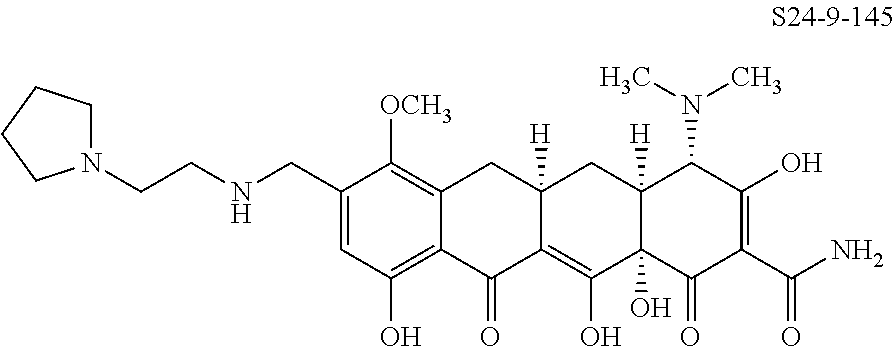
C1=C(CNCCN2CCCC2)C([OCH3])=C2C(=C1O)C(=O)C1=C(O)C3(O)C([H])(CC1([H])C2)C(N(C)C)C(O)=C(C(N)=O)C3=O
